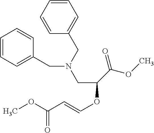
C1=CC=CC(CN(CC2=CC=CC=C2)CC(OC=CC(OC)=O)C(=O)OC)=C1
